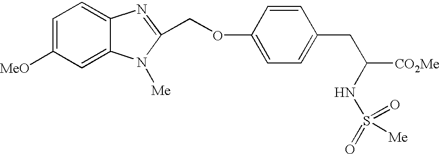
C1=C([MeO])C=C2C(=C1)N=C(COC1=CC=C(CC(NS(=O)(=O)[Me])[CO2Me])C=C1)N2[Me]
